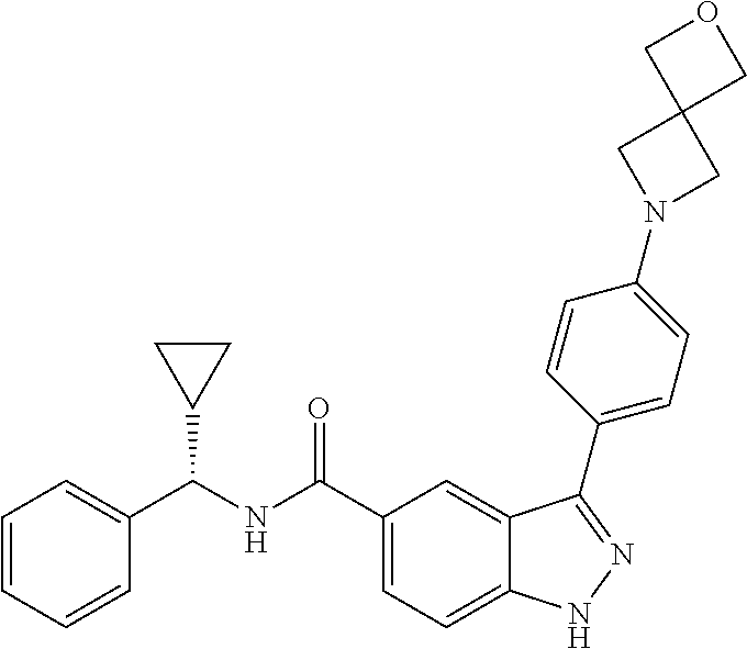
C1=CC=CC(C(NC(C2=CC=C3C(=C2)C(C2=CC=C(N4CC5(C4)COC5)C=C2)=NN3)=O)C2CC2)=C1
